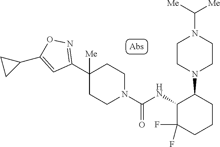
C1(C2=NOC(C3CC3)=C2)([Me])CCN(C(NC2C(F)(F)CCCC2N2CCN(C([Me])[Me])CC2)=O)CC1
